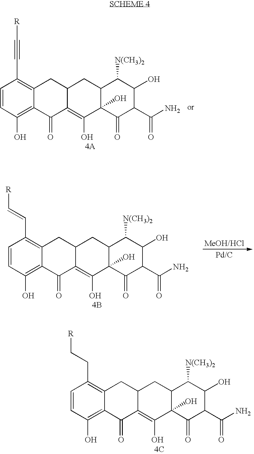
C1=CC(O)=C2C(=C1C#C[R])CC1C(=C(O)C3(O)C(C1)C([N(CH3)2])C(O)C(C(N)=O)C3=O)C2=O.C1=CC(O)=C2C(=C1C=C[R])CC1C(=C(O)C3(O)C(C1)C([N(CH3)2])C(O)C(C(N)=O)C3=O)C2=O.[4B].C1=CC(O)=C2C(=C1CC[R])CC1C(=C(O)C3(O)C(C1)C([N(CH3)2])C(O)C(C(N)=O)C3=O)C2=O.[4C]
